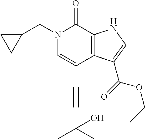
C(C1=CN(CC2CC2)C(=O)C2=C1C(C(=O)OCC)=C(C)N2)#CC(O)(C)C
